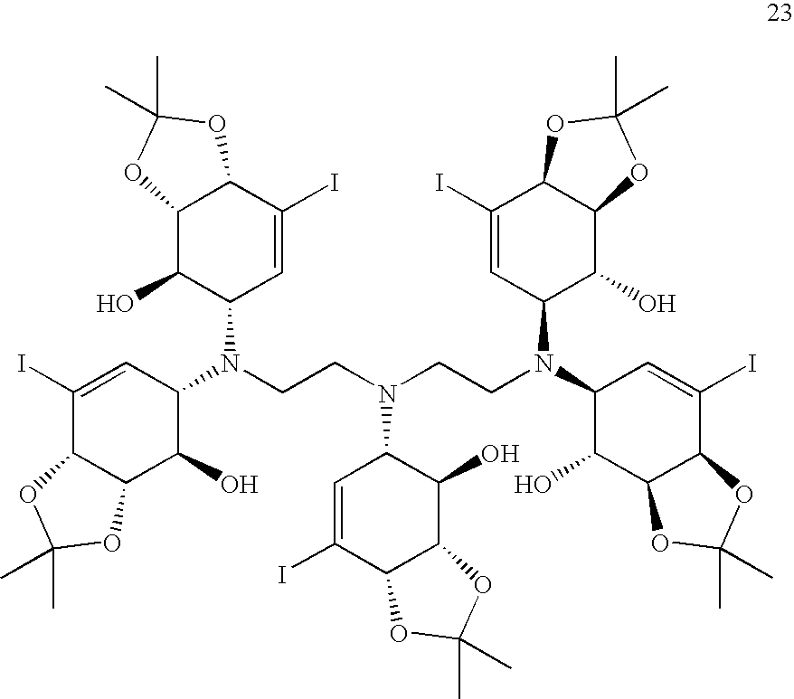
C1(I)=CC(N(C2C=C(I)C3C(C2O)OC(C)(C)O3)CCN(CCN(C2C(O)C3C(C(I)=C2)OC(C)(C)O3)C2C(O)C3C(C(I)=C2)OC(C)(C)O3)C2C=C(I)C3C(C2O)OC(C)(C)O3)C(O)C2C1OC(C)(C)O2
